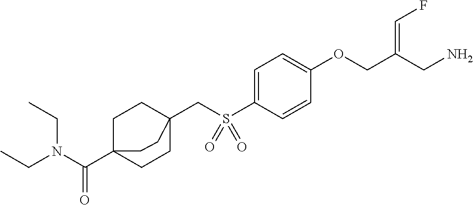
C1=C(S(CC23CCC(C(N(CC)CC)=O)(CC2)CC3)(=O)=O)C=CC(OCC(CN)=CF)=C1
